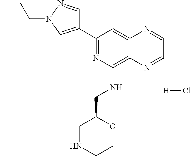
C1(C2=CN(CCC)N=C2)=NC(NCC2CNCCO2)=C2C(=C1)N=CC=N2.[H]Cl
